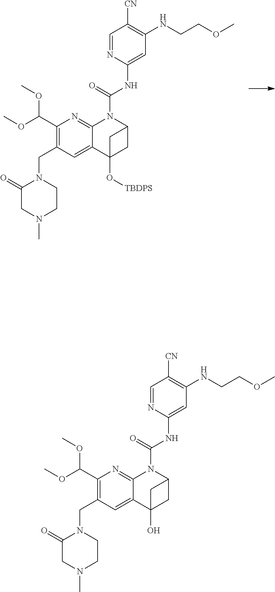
C(=O)(NC1=CC(NCCOC)=C([CN])C=N1)N1C2=NC(C(OC)OC)=C(CN3C(=O)CN(C)CC3)C=C2C2(O)CC1C2.C(=O)(NC1=CC(NCCOC)=C([CN])C=N1)N1C2=NC(C(OC)OC)=C(CN3C(=O)CN(C)CC3)C=C2C2(O[TBDPS])CC1C2
